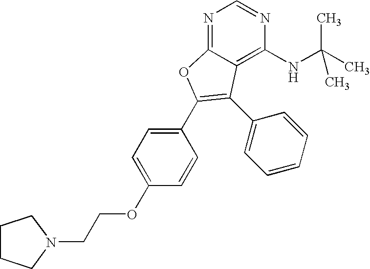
N1=C2C(=C(NC(C)(C)C)N=C1)C(C1=CC=CC=C1)=C(C1=CC=C(OCCN3CCCC3)C=C1)O2
